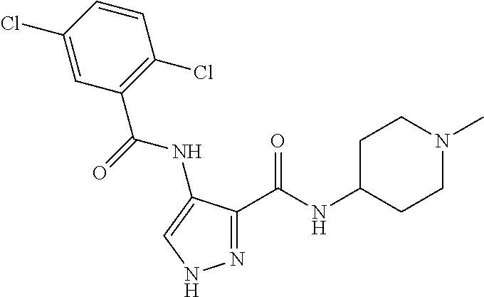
N1=C(C(NC2CCN(C)CC2)=O)C(NC(=O)C2=C(Cl)C=CC(Cl)=C2)=CN1
